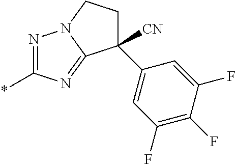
N1=C(*)N=C2N1CCC2(C1=CC(F)=C(F)C(F)=C1)[CN]
